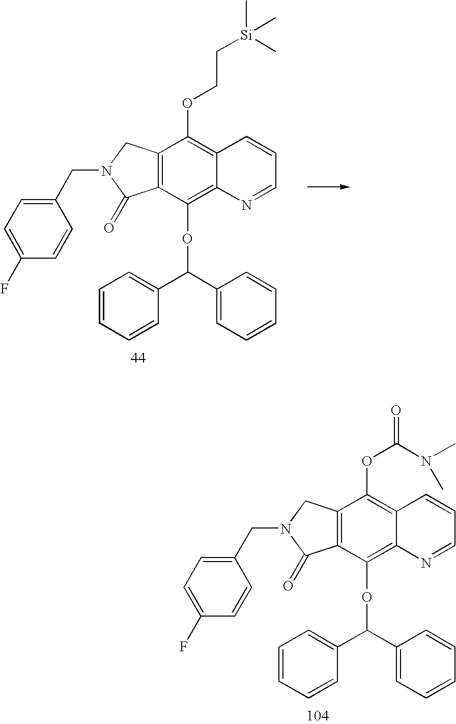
C12=C(C(OC(C3=CC=CC=C3)C3=CC=CC=C3)=C3C(=C1OCC[Si](C)(C)C)C=CC=N3)C(=O)N(CC1=CC=C(F)C=C1)C2.C12=C(C(OC(C3=CC=CC=C3)C3=CC=CC=C3)=C3C(=C1OC(=O)N(C)C)C=CC=N3)C(=O)N(CC1=CC=C(F)C=C1)C2
